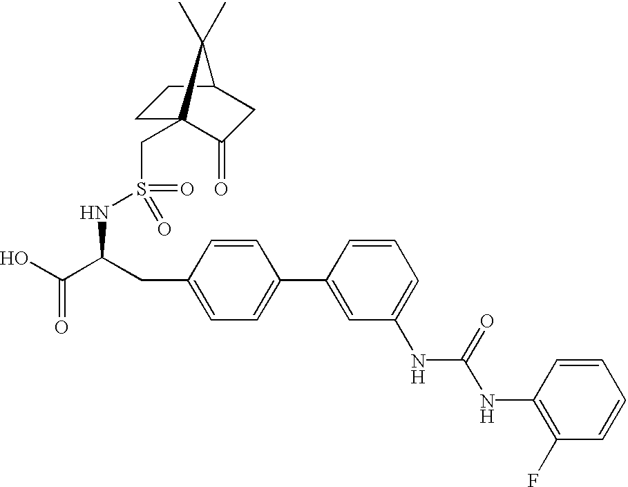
OC(C(CC1=CC=C(C2=CC(NC(NC3=C(F)C=CC=C3)=O)=CC=C2)C=C1)NS(CC12CCC(CC1=O)C2(C)C)(=O)=O)=O
